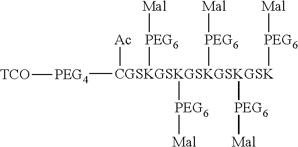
[PEG4]([CGSKGSKGSKGSKGSK]([Ac])([PEG6][Mal])([PEG6][Mal])([PEG6][Mal])([PEG6][Mal])[PEG6][Mal])[TCO]
